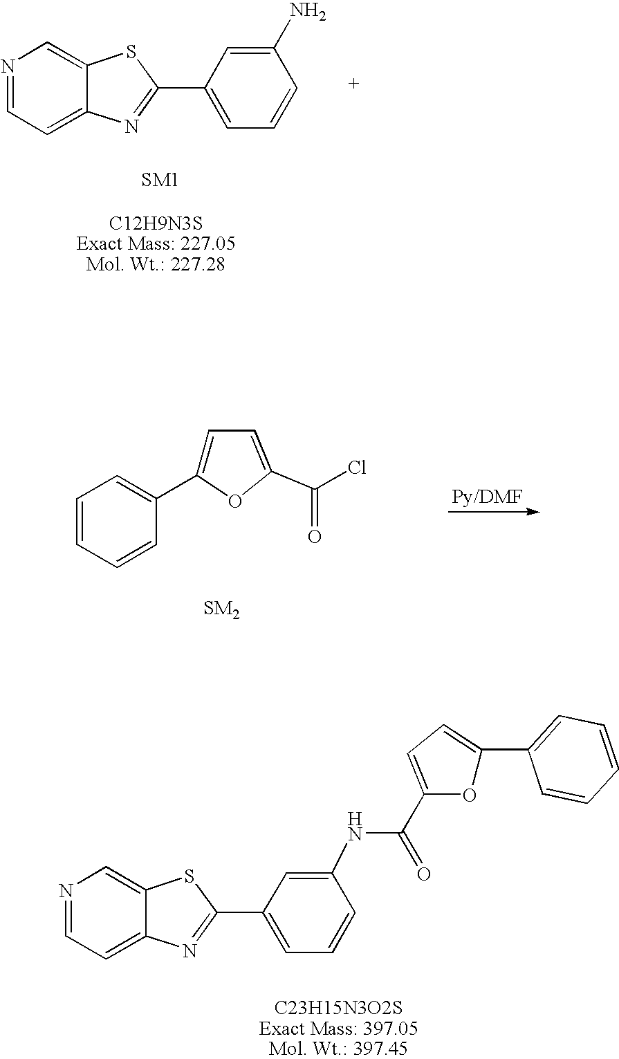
C1=C2C(=CN=C1)SC(C1=CC=CC(N)=C1)=N2.C1=CC=CC(C2=CC=C(C(Cl)=O)O2)=C1.N1=CC=C2C(=C1)SC(C1=CC=CC(NC(C3=CC=C(C4=CC=CC=C4)O3)=O)=C1)=N2
